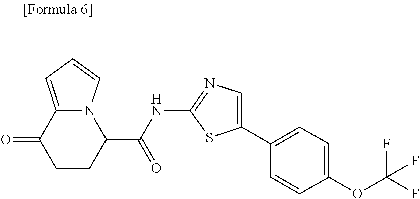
S1C(NC(C2CCC(=O)C3=CC=CN32)=O)=NC=C1C1=CC=C(OC(F)(F)F)C=C1
